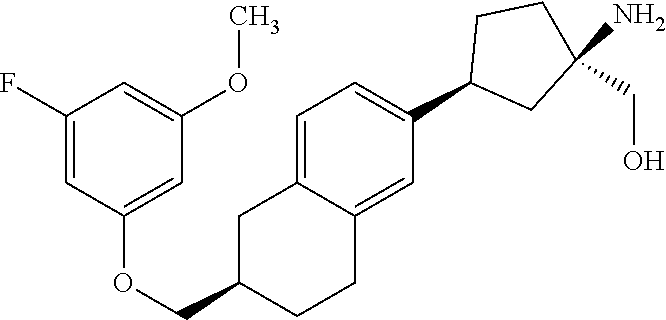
C1=C2C(=CC(C3CC(N)(CO)CC3)=C1)CCC(COC1=CC(OC)=CC(F)=C1)C2
